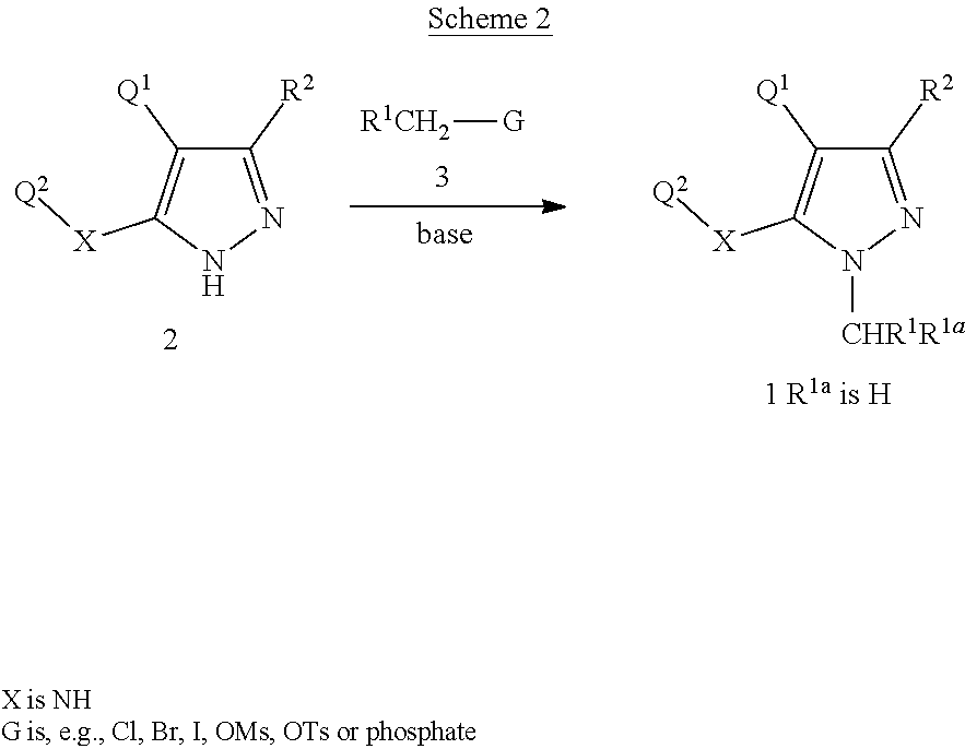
C1([R2])=NNC([X][Q2])=C1[Q1].C1([R2])=NN([CHR1R1a])C([X][Q2])=C1[Q1].[R1CH2][G]
